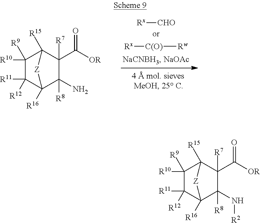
C1([R10])([R9])C([R11])([R12])C2([R16])C([R8])(N)C([R7])(C([OR])=O)C1([R15])[Z]2.[Rx][CHO].[Rx][C(O)][Rw].C1([R10])([R9])C([R11])([R12])C2([R16])C([R8])(N[R2])C([R7])(C([OR])=O)C1([R15])[Z]2
